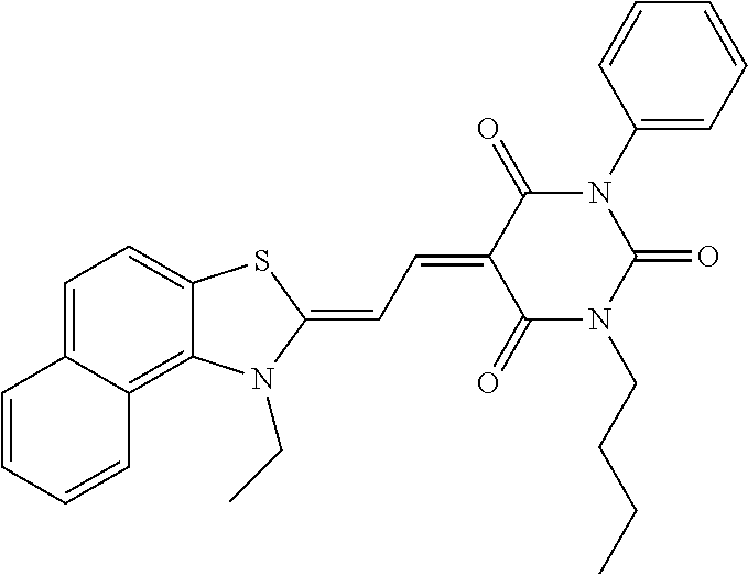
C1=C2C(=C3C(=C1)SC(=CC=C1C(=O)N(CCCC)C(=O)N(C4=CC=CC=C4)C1=O)N3CC)C=CC=C2
